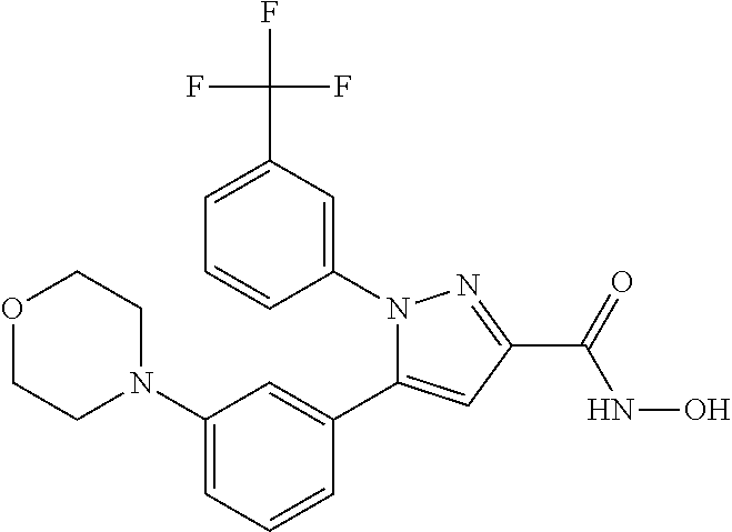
O1CCN(C2=CC=CC(C3=CC(C(=O)NO)=NN3C3=CC(C(F)(F)F)=CC=C3)=C2)CC1
